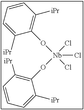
C1([iPr])=CC=CC([iPr])=C1O[Nb](OC1=C([iPr])C=CC=C1[iPr])(Cl)(Cl)Cl
